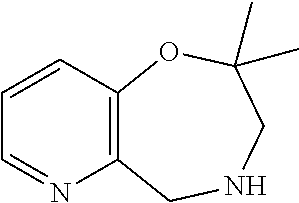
C1=CC2=C(N=C1)CNCC(C)(C)O2
